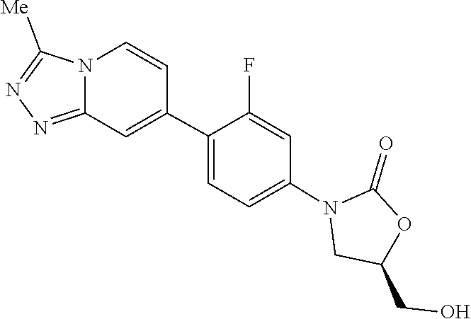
C1(=O)OC(CO)CN1C1=CC=C(C2=CC3=NN=C([Me])N3C=C2)C(F)=C1
